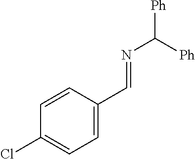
N(C([Ph])[Ph])=CC1=CC=C(Cl)C=C1
